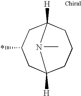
C1C(*)CC2([H])CCCC1([H])N2C
